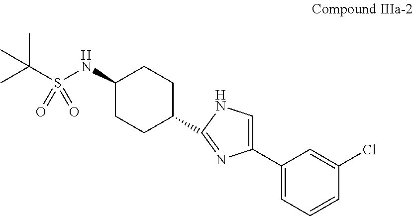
C1(NS(C(C)(C)C)(=O)=O)CCC(C2=NC(C3=CC=CC(Cl)=C3)=CN2)CC1
